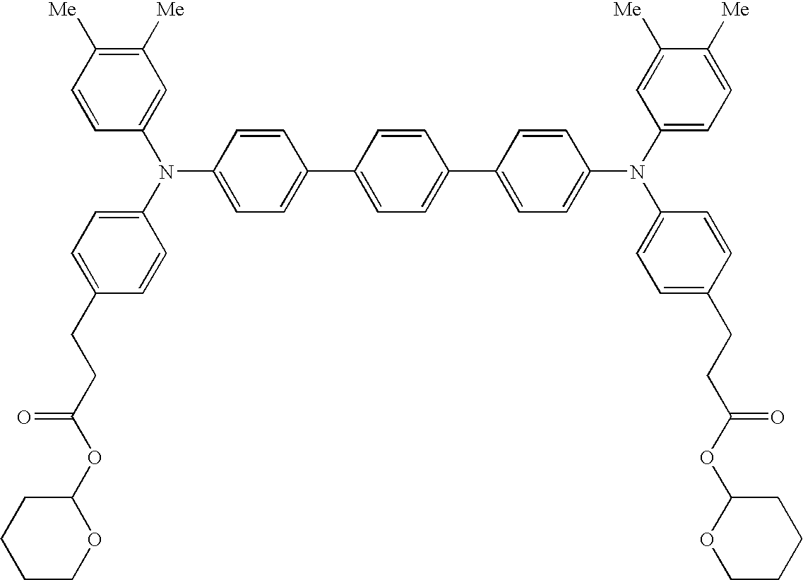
C1=CC([Me])=C([Me])C=C1N(C1=CC=C(CCC(=O)OC2CCCCO2)C=C1)C1=CC=C(C2=CC=C(C3=CC=C(N(C4=CC=C(CCC(=O)OC5OCCCC5)C=C4)C4=CC=C([Me])C([Me])=C4)C=C3)C=C2)C=C1
